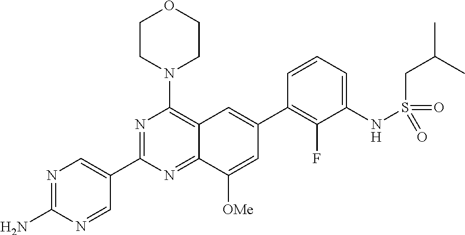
C12=NC(C3=CN=C(N)N=C3)=NC(N3CCOCC3)=C1C=C(C1=C(F)C(NS(CC(C)C)(=O)=O)=CC=C1)C=C2[OMe]
